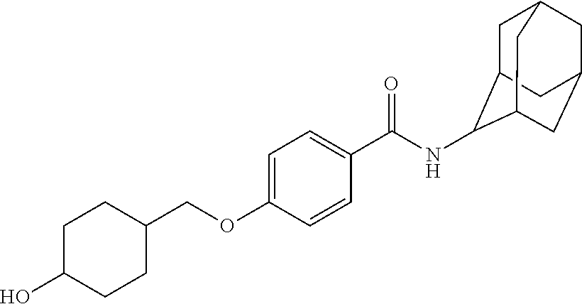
C(OC1=CC=C(C(NC2C3CC4CC(CC2C4)C3)=O)C=C1)C1CCC(O)CC1
